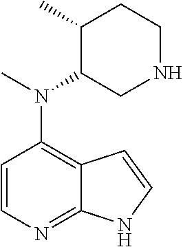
C1=CN=C2C(=C1N(C)C1CNCCC1C)C=CN2
